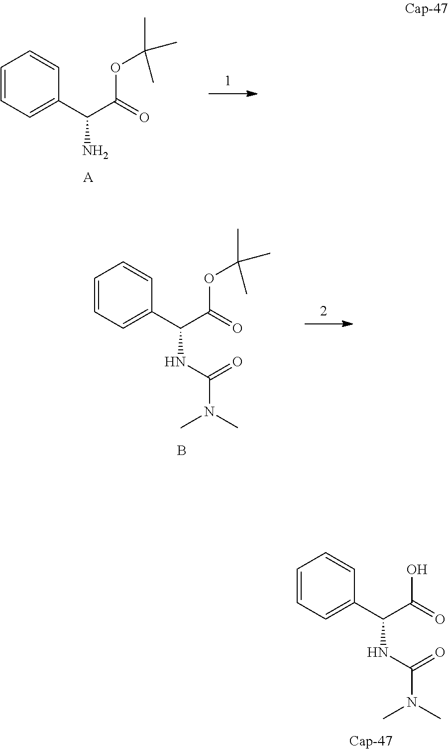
C1=CC=C(C(NC(=O)N(C)C)C(O)=O)C=C1.[Cap-47].C1=CC=C(C(N)C(OC(C)(C)C)=O)C=C1.[A].C1=CC=C(C(NC(=O)N(C)C)C(OC(C)(C)C)=O)C=C1.B
